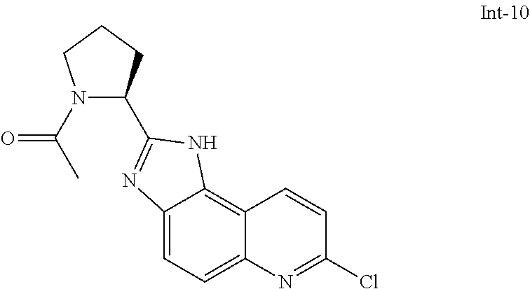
C12=CC=C3C(=C1NC(C1N(C(C)=O)CCC1)=N2)C=CC(Cl)=N3
